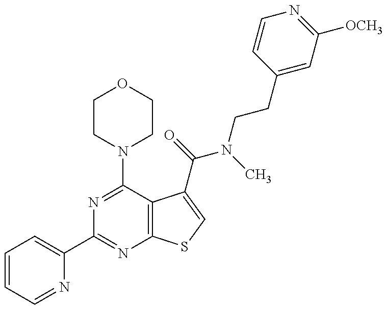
C1=CC=NC(C2=NC3=C(C(N4CCOCC4)=N2)C(C(N(CCC2=CC([OCH3])=NC=C2)C)=O)=CS3)=C1
